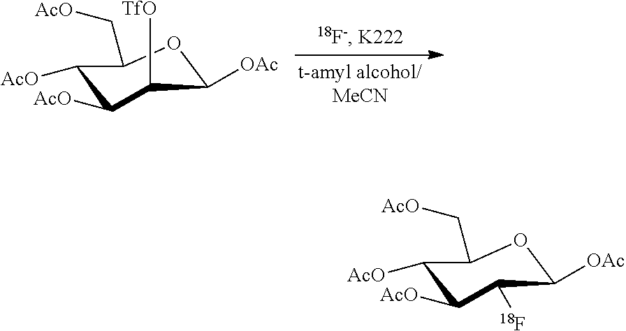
C1([AcO])C([AcO])C([TfO])C([OAc])OC1C[AcO].C1([AcO])C([AcO])C([18F])C([OAc])OC1C[AcO]
